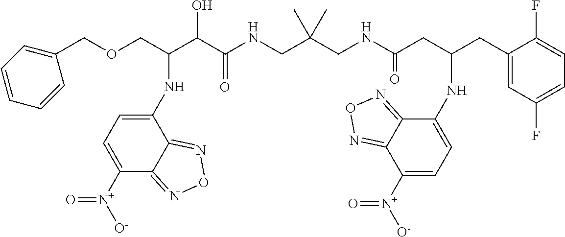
C(C(C(C(NCC(CNC(CC(CC1=CC(F)=CC=C1F)NC1=CC=C([N+]([O-])=O)C2=NON=C12)=O)(C)C)=O)O)NC1=CC=C([N+]([O-])=O)C2=NON=C12)OCC1=CC=CC=C1
